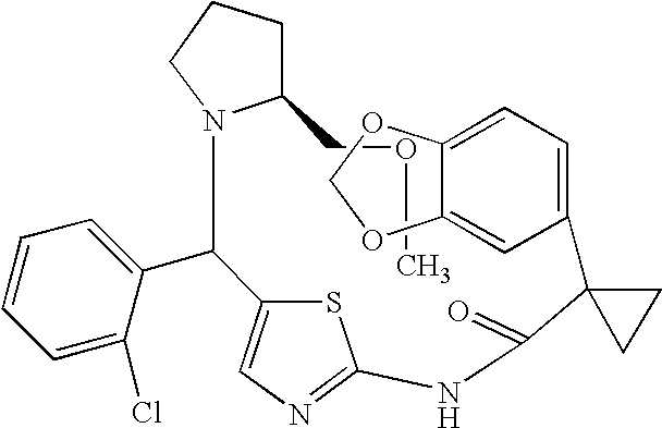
C1(COC)N(C(C2=CN=C(NC(C3(C4=CC=C5C(=C4)OCO5)CC3)=O)S2)C2=CC=CC=C2Cl)CCC1
